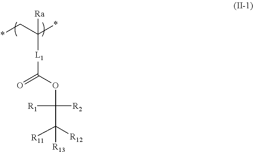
[L1](C(C*)(*)[Ra])C(=O)OC([R2])([R1])C([R12])([R11])[R13]
